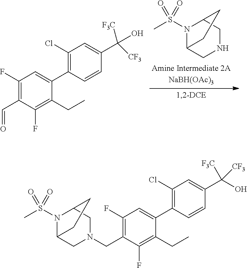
C1(C2=C(Cl)C=C(C(O)([F3C])[CF3])C=C2)=CC(F)=C(CN2CC3N(S(C)(=O)=O)C(C2)CC3)C(F)=C1CC.CS(N1C2CNCC1CC2)(=O)=O.C1(C2=C(Cl)C=C(C(O)([F3C])[CF3])C=C2)=CC(F)=C(C=O)C(F)=C1CC
